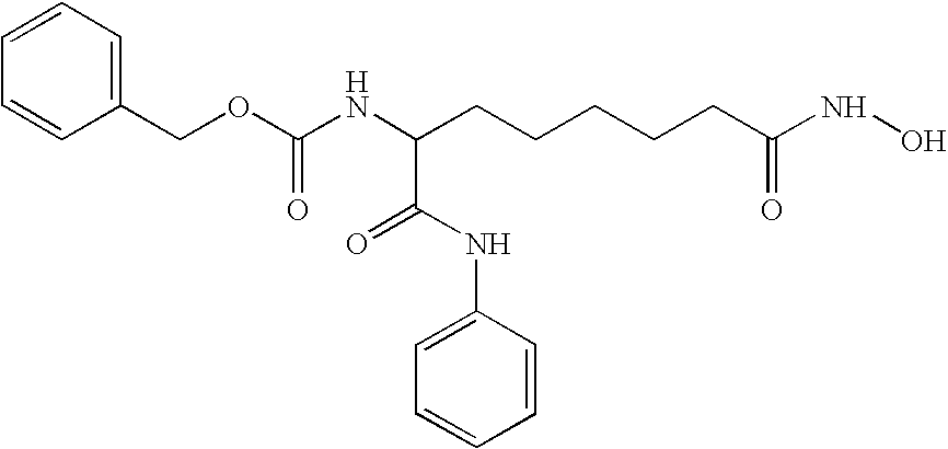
C1=CC=C(COC(NC(CCCCCC(NO)=O)C(NC2=CC=CC=C2)=O)=O)C=C1
